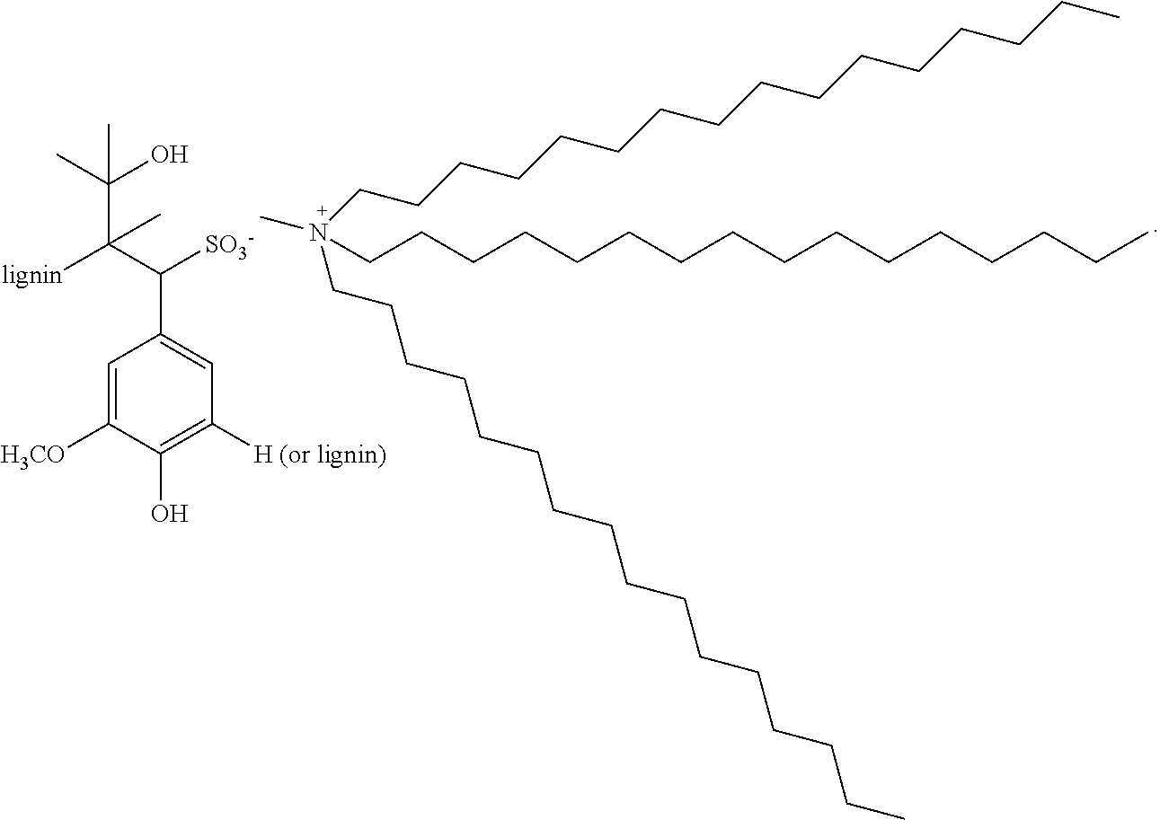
C1=C([H3CO])C(O)=C([H (or lignin)])C=C1C(C(C(C)(O)C)([lignin])C)[SO3-].N(CCCCCCCCCCCCCCCC)(C)(CCCCCCCCCCCCCCCC)CCCCCCCCCCCCCCCC
